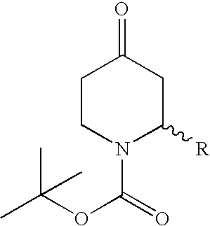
CC(OC(=O)N1C([R])CC(=O)CC1)(C)C
